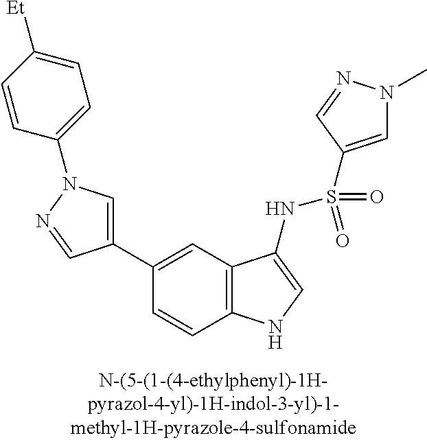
C1(C2=CN(C3=CC=C([Et])C=C3)N=C2)=CC2=C(C=C1)NC=C2NS(=O)(=O)C1=CN(C)N=C1
